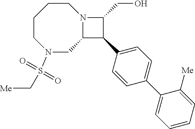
N12C(C(C3=CC=C(C4=CC=CC=C4[Me])C=C3)C1CO)CN(S(C[Me])(=O)=O)CCCC2
